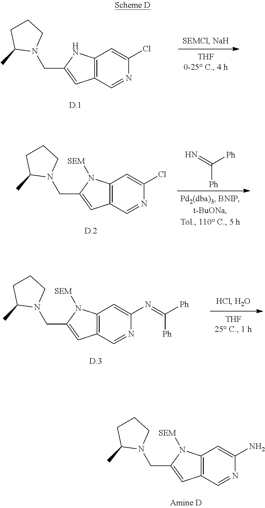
C12=C(C=NC(Cl)=C1)C=C(CN1CCCC1C)N2.C12=C(C=NC(Cl)=C1)C=C(CN1CCCC1C)N2[SEM].C([Ph])(=N)[Ph].C12=C(C=NC(N=C([Ph])[Ph])=C1)C=C(CN1CCCC1C)N2[SEM].C12=C(C=NC(N)=C1)C=C(CN1CCCC1C)N2[SEM]
